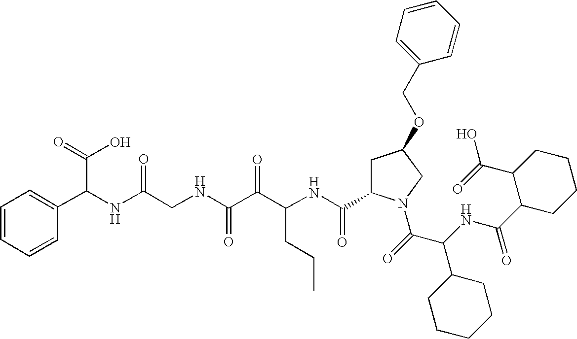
C(NC(C(=O)N1CC(OCC2=CC=CC=C2)CC1C(NC(C(C(NCC(NC(C(O)=O)C1=CC=CC=C1)=O)=O)=O)CCC)=O)C1CCCCC1)(=O)C1CCCCC1C(=O)O
